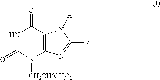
N1C(=O)N([CH2CH(CH3)2])C2=C(C1=O)N([H])C([R])=N2
